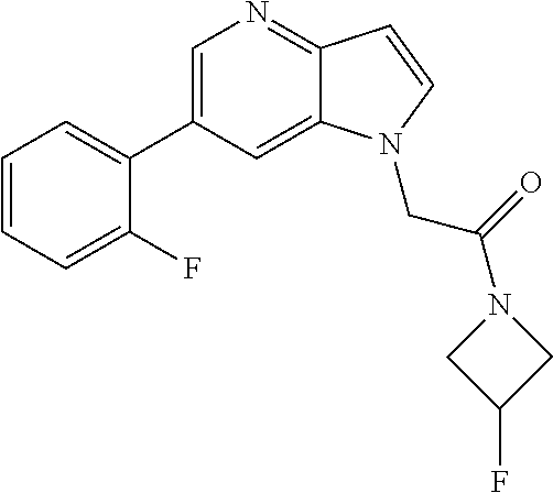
C1=C(C2=CC=CC=C2F)C=C2C(=N1)C=CN2CC(N1CC(F)C1)=O
